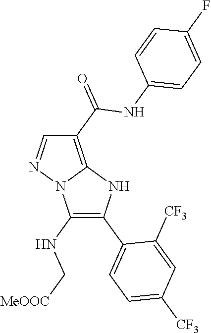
C1(NC[MeOOC])=C(C2=CC=C([CF3])C=C2[CF3])NC2=C(C(=O)NC3=CC=C(F)C=C3)C=NN12
